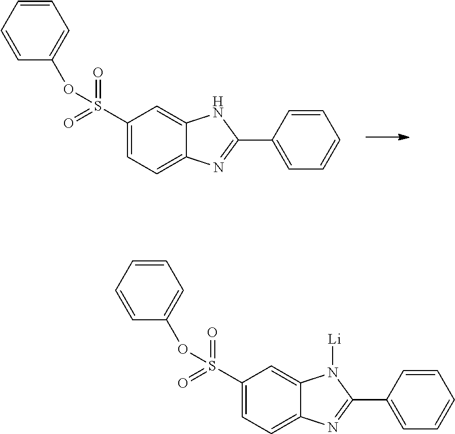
C1(S(=O)(=O)OC2=CC=CC=C2)=CC=C2C(=C1)NC(C1=CC=CC=C1)=N2.C1(S(=O)(=O)OC2=CC=CC=C2)=CC=C2C(=C1)N([Li])C(C1=CC=CC=C1)=N2
